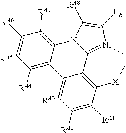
C12=N(C)C([LB])=C([RA8])N1C1=C([RA7])C([RA6])=CC([RA4])=C1C1=CC([RA2])=C([RA1])C([X]C)=C21.[RA5].[RA3]
